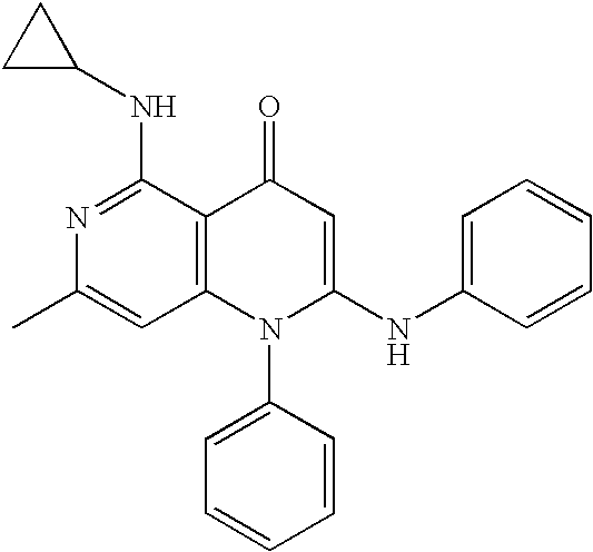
C1=C(C)N=C(NC2CC2)C2=C1N(C1=CC=CC=C1)C(NC1=CC=CC=C1)=CC2=O
